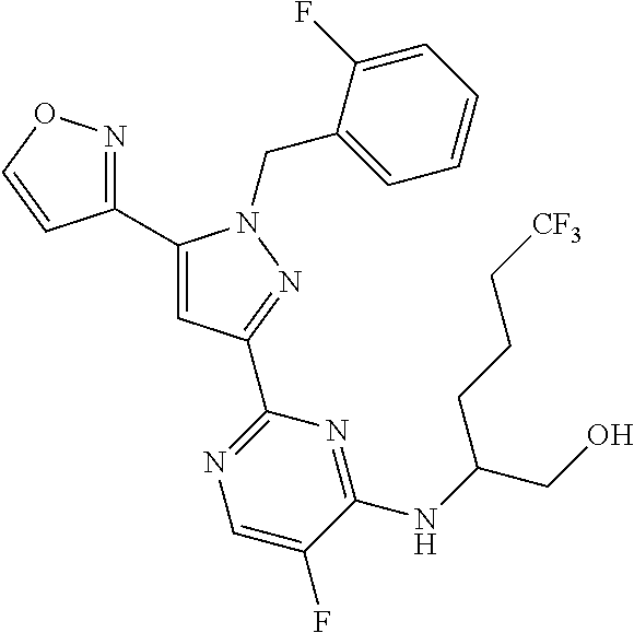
C1(C2=NOC=C2)=CC(C2=NC=C(F)C(NC(CO)CCC[CF3])=N2)=NN1CC1=CC=CC=C1F
